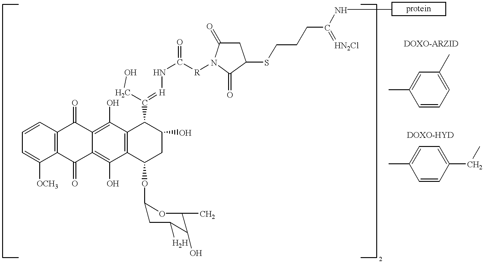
C1=C([OCH3])C2=C(C=C1)C(=O)C1=C(O)C3=C(C(O)=C1C2=O)C(OC1CC([H])C(O)C(C)O1)CC(O)C3C(=[H]NC(=O)[R]N1C(=O)C(SCCCC(NC)=[HN2Cl])CC1=O)CO.C1=C(C)C=CC=C1C.C1=C(C)C=CC(CC)=C1
